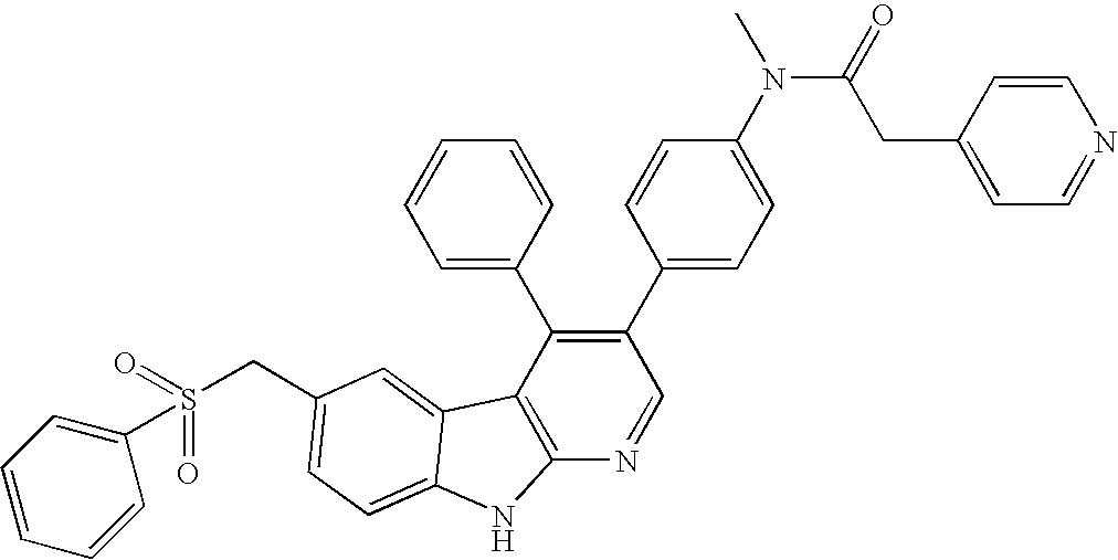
C(C1=CC=C2C(=C1)C1=C(N=CC(C3=CC=C(N(C)C(=O)CC4=CC=NC=C4)C=C3)=C1C1=CC=CC=C1)N2)S(C1=CC=CC=C1)(=O)=O
